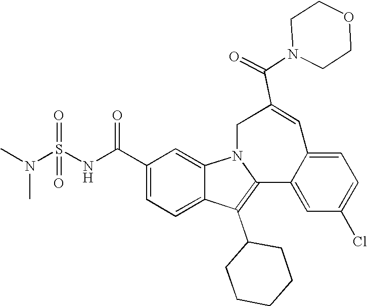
C1(C(NS(N(C)C)(=O)=O)=O)=CC=C2C(=C1)N1C(=C2C2CCCCC2)C2=CC(Cl)=CC=C2C=C(C(N2CCOCC2)=O)C1
